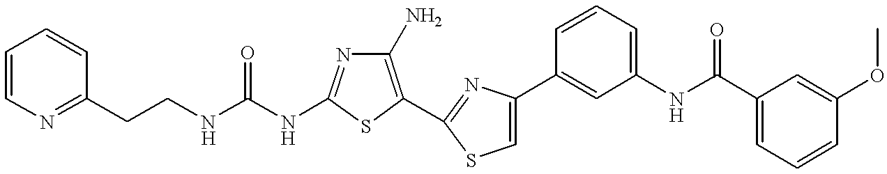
C(NC1=NC(N)=C(C2=NC(C3=CC(NC(C4=CC=CC(OC)=C4)=O)=CC=C3)=CS2)S1)(NCCC1=NC=CC=C1)=O
